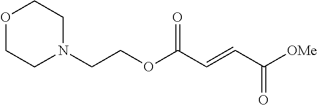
N1(CCOC(C=CC([OMe])=O)=O)CCOCC1
